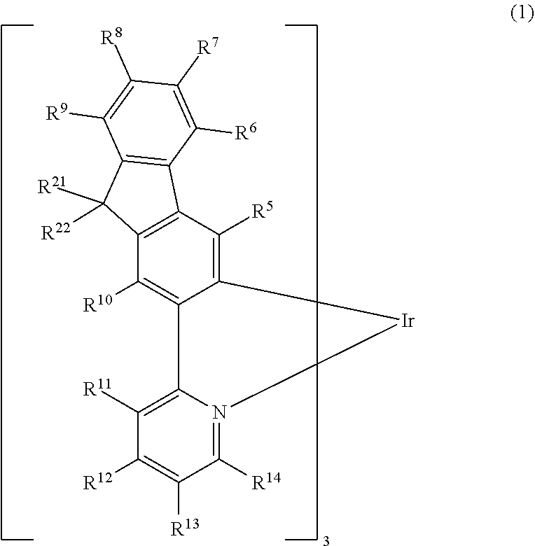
C1([R11])=C2N(=C([R14])C([R13])=C1[R12])[Ir]C1=C([R5])C3=C(C([R10])=C21)C([R21])([R22])C1=C3C([R6])=C([R7])C([R8])=C1[R9]
